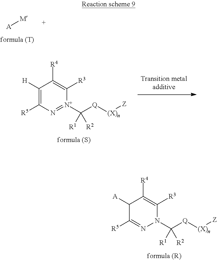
C1([H])=C([R5])N=[N+](C([Q][(X)n][Z])([R2])[R1])C([R3])=C1[R4].C1([A])C([R5])=NN(C([Q][(X)n][Z])([R2])[R1])C([R3])=C1[R4].[A][M]
